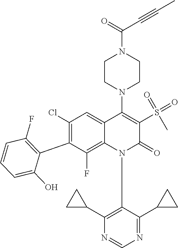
C1=CC=C(O)C(C2=C(Cl)C=C3C(=C2F)N(C2=C(C4CC4)N=CN=C2C2CC2)C(=O)C(S(C)(=O)=O)=C3N2CCN(C(=O)C#CC)CC2)=C1F
